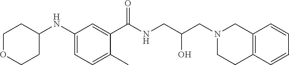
C1(NC2CCOCC2)=CC=C(C)C(C(NCC(CN2CCC3=C(C2)C=CC=C3)O)=O)=C1
